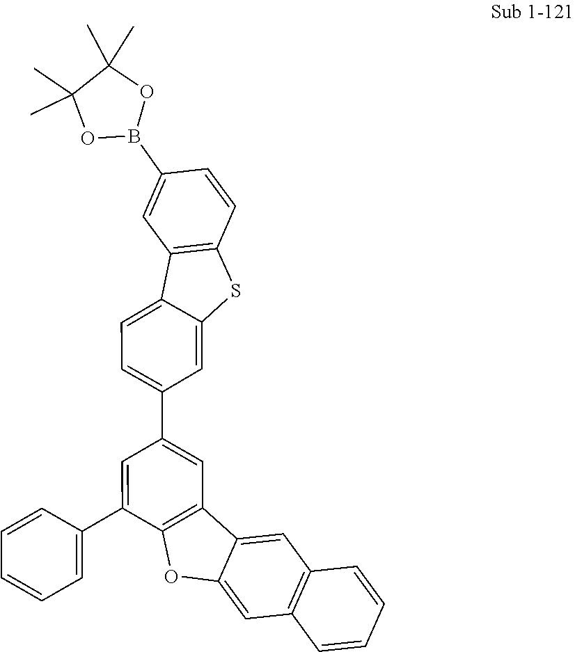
C12=C(C=CC=C1)C=C1C(=C2)OC2=C1C=C(C1=CC=C3C4=C(C=CC(B5OC(C)(C)C(C)(C)O5)=C4)SC3=C1)C=C2C1=CC=CC=C1
